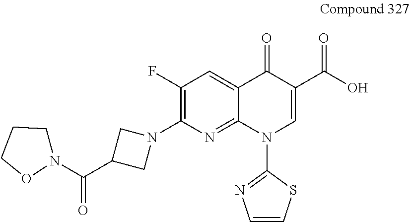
C1(F)=C(N2CC(C(N3CCCO3)=O)C2)N=C2C(=C1)C(=O)C(C(O)=O)=CN2C1=NC=CS1
